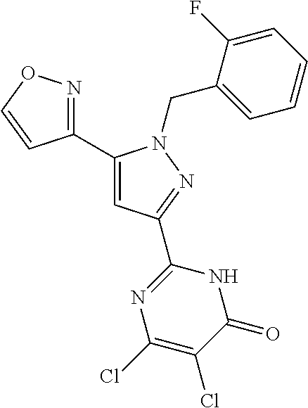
C1(C2=CC(C3=NC(Cl)=C(Cl)C(=O)N3)=NN2CC2=CC=CC=C2F)=NOC=C1
